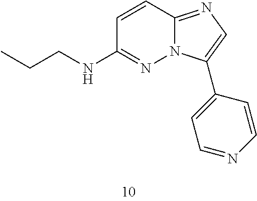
C(NC1=NN2C(=NC=C2C2=CC=NC=C2)C=C1)CC
